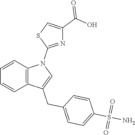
C1=CC2=C(C=C1)C(CC1=CC=C(S(N)(=O)=O)C=C1)=CN2C1=NC(C(=O)O)=CS1
